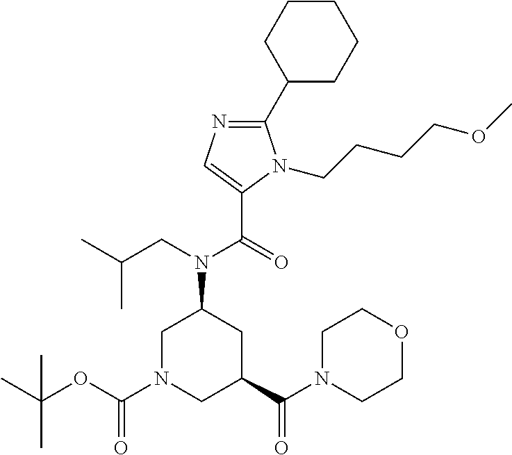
C1(C2CCCCC2)=NC=C(C(=O)N(CC(C)C)C2CN(C(OC(C)(C)C)=O)CC(C(N3CCOCC3)=O)C2)N1CCCCOC
